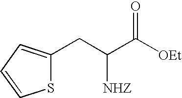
C(C([NHZ])C([OEt])=O)C1=CC=CS1
